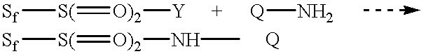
[Sf][S(]=[O)2][Y].[Q]N.[Sf][S(]=[O)2]NC
